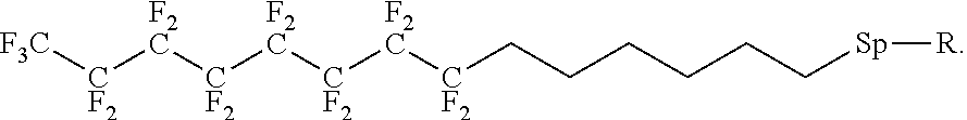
[CF2]([F2C][CF2][F2C][CF2]CCCCCC[Sp][R])[F2C][CF2][F3C]
